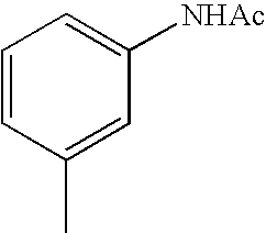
C1=CC(C)=CC([NHAc])=C1
